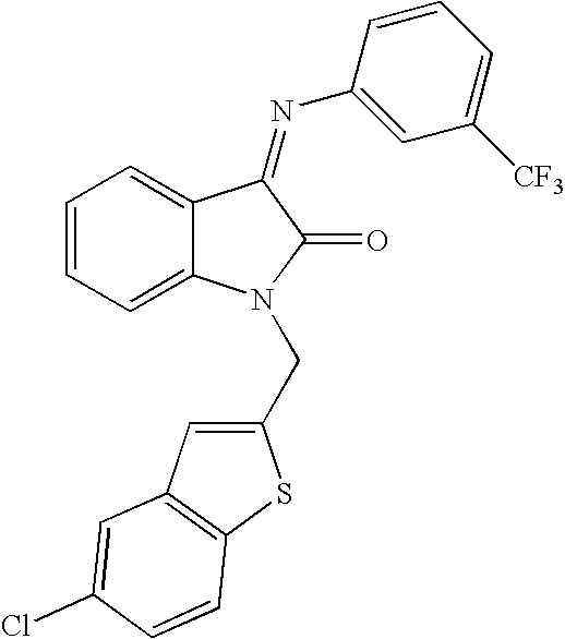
C1=CC=C2C(=C1)C(=NC1=CC([CF3])=CC=C1)C(=O)N2CC1=CC2=C(S1)C=CC(Cl)=C2
